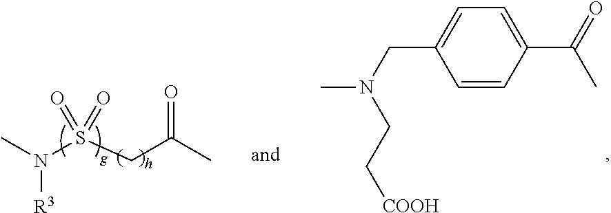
CN(S(CC(C)=O)(=O)=O)[R3].C1=CC(C(=O)C)=CC=C1CN(C)CC[COOH]
